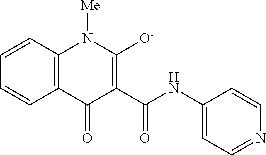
C1=CC2=C(C=C1)C(=O)C(C(=O)NC1=CC=NC=C1)=C([O-])N2[Me]
